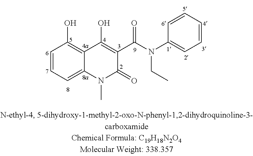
C1=CC=C2C(=C1O)C(O)=C(C(N(C1=CC=CC=C1)CC)=O)C(=O)N2C
